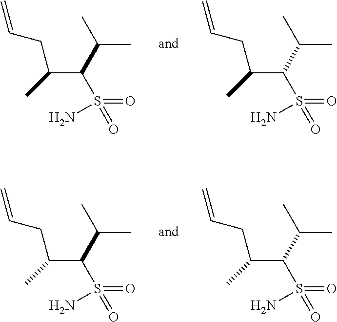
C(C(S(=O)(=O)N)C(C)C)(CC=C)C.C(C(S(=O)(=O)N)C(C)C)(CC=C)C.C(C(S(=O)(=O)N)C(C)C)(CC=C)C.C(C(S(=O)(=O)N)C(C)C)(CC=C)C
